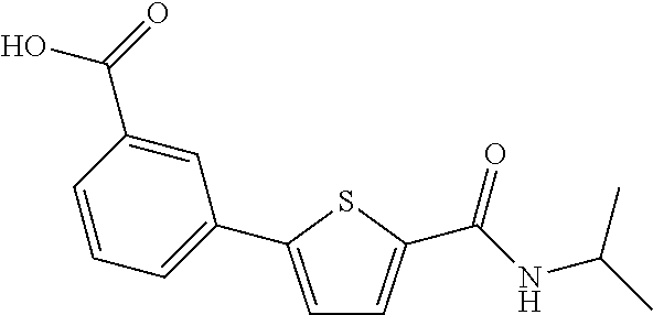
C1=C(C2=CC=CC(C(=O)O)=C2)SC(C(NC(C)C)=O)=C1
